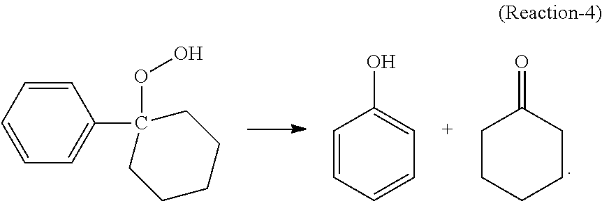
C1(C2(OO)CCCCC2)=CC=CC=C1.C1CCCCC1=O.C1=CC=CC=C1O
